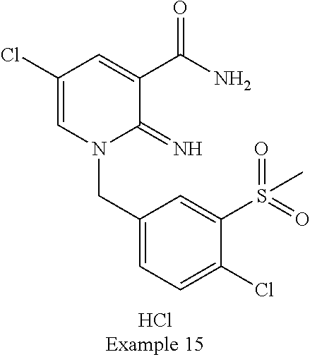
C(N1C(=N)C(C(N)=O)=CC(Cl)=C1)C1=CC=C(Cl)C(S(=O)(=O)C)=C1
